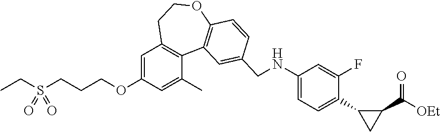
C1=C(OCCCS(CC)(=O)=O)C=C(C)C2=C1CCOC1=C2C=C(CNC2=CC=C(C3CC3C([OEt])=O)C(F)=C2)C=C1
